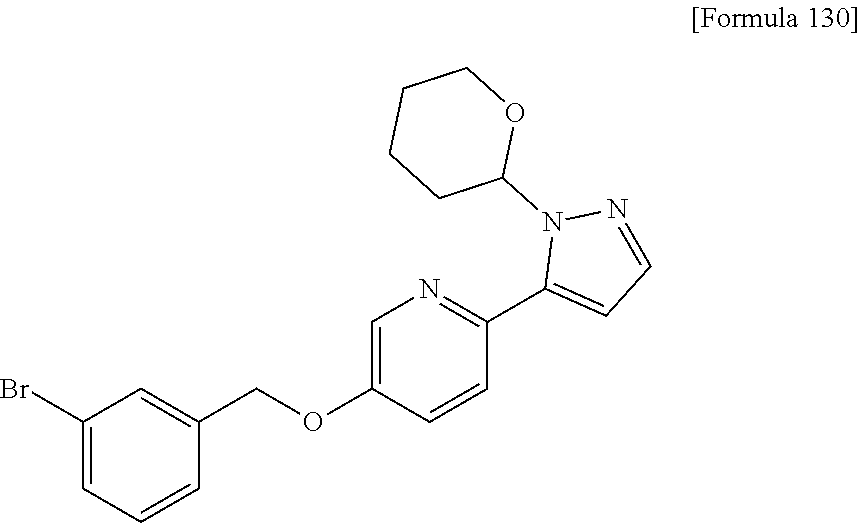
C1=C(OCC2=CC(Br)=CC=C2)C=CC(C2=CC=NN2C2OCCCC2)=N1
